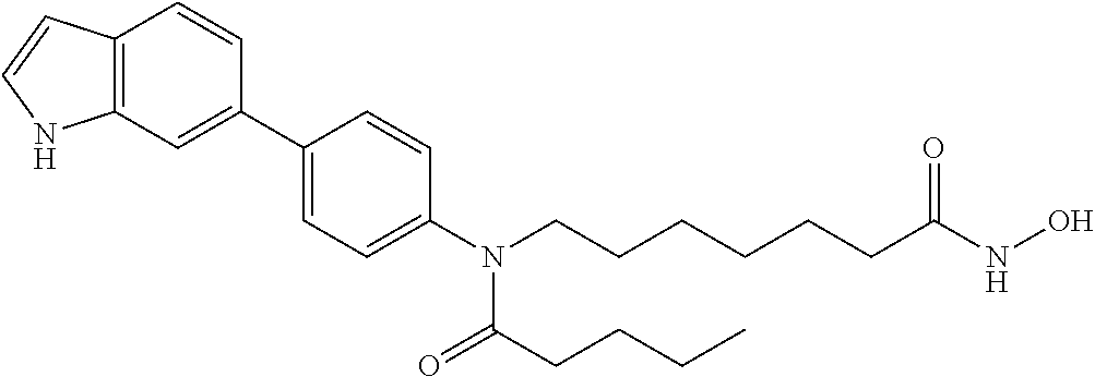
C12=C(C=C(C3=CC=C(N(CCCCCCC(NO)=O)C(CCCC)=O)C=C3)C=C1)NC=C2
